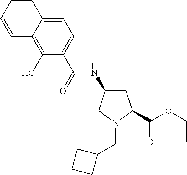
C(N1CC(NC(=O)C2=CC=C3C(=C2O)C=CC=C3)CC1C(OCC)=O)C1CCC1
